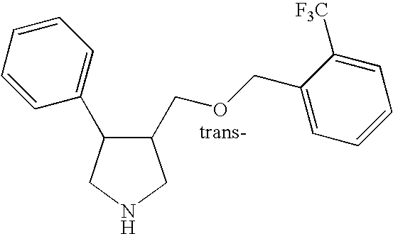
C1(COCC2=CC=CC=C2[F3C])C(C2=CC=CC=C2)CNC1
